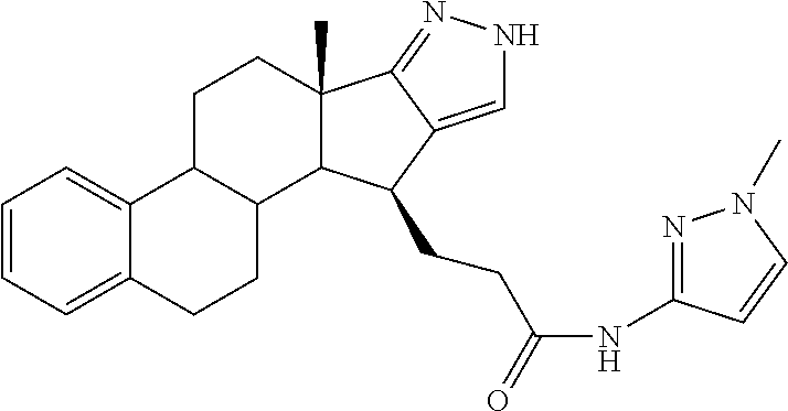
C1=CC=C2C(=C1)C1C(CC2)C2C(C)(CC1)C1=NNC=C1C2CCC(NC1=NN(C)C=C1)=O
